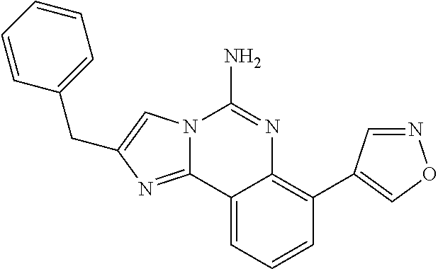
C12=NC(CC3=CC=CC=C3)=CN1C(N)=NC1=C(C3=CON=C3)C=CC=C21
